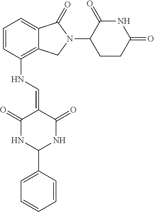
C1=CC(NC=C2C(=O)NC(C3=CC=CC=C3)NC2=O)=C2C(=C1)C(=O)N(C1CCC(=O)NC1=O)C2
